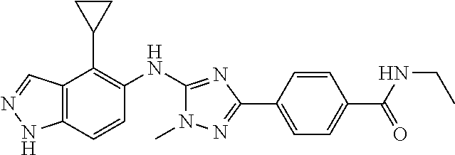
C12=C(C=CC(NC3=NC(C4=CC=C(C(=O)NCC)C=C4)=NN3C)=C1C1CC1)NN=C2
